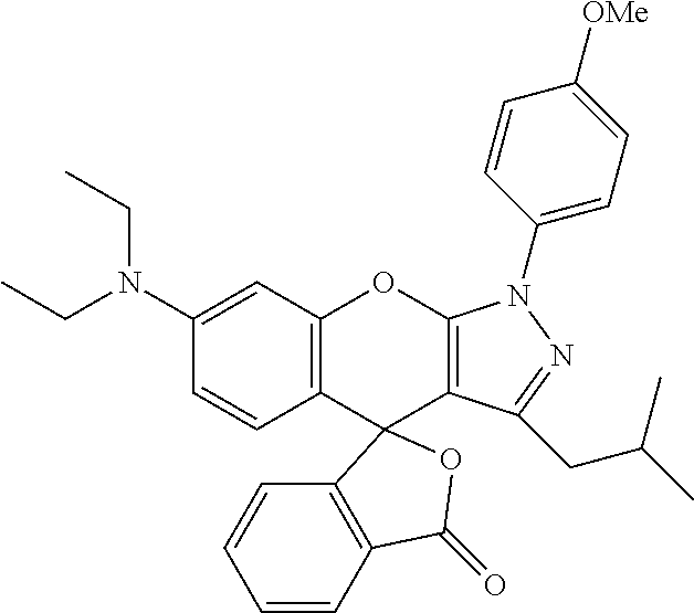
C1(N(CC)CC)=CC2=C(C=C1)C1(C3=C(O2)N(C2=CC=C([OMe])C=C2)N=C3CC(C)C)C2=C(C=CC=C2)C(=O)O1
